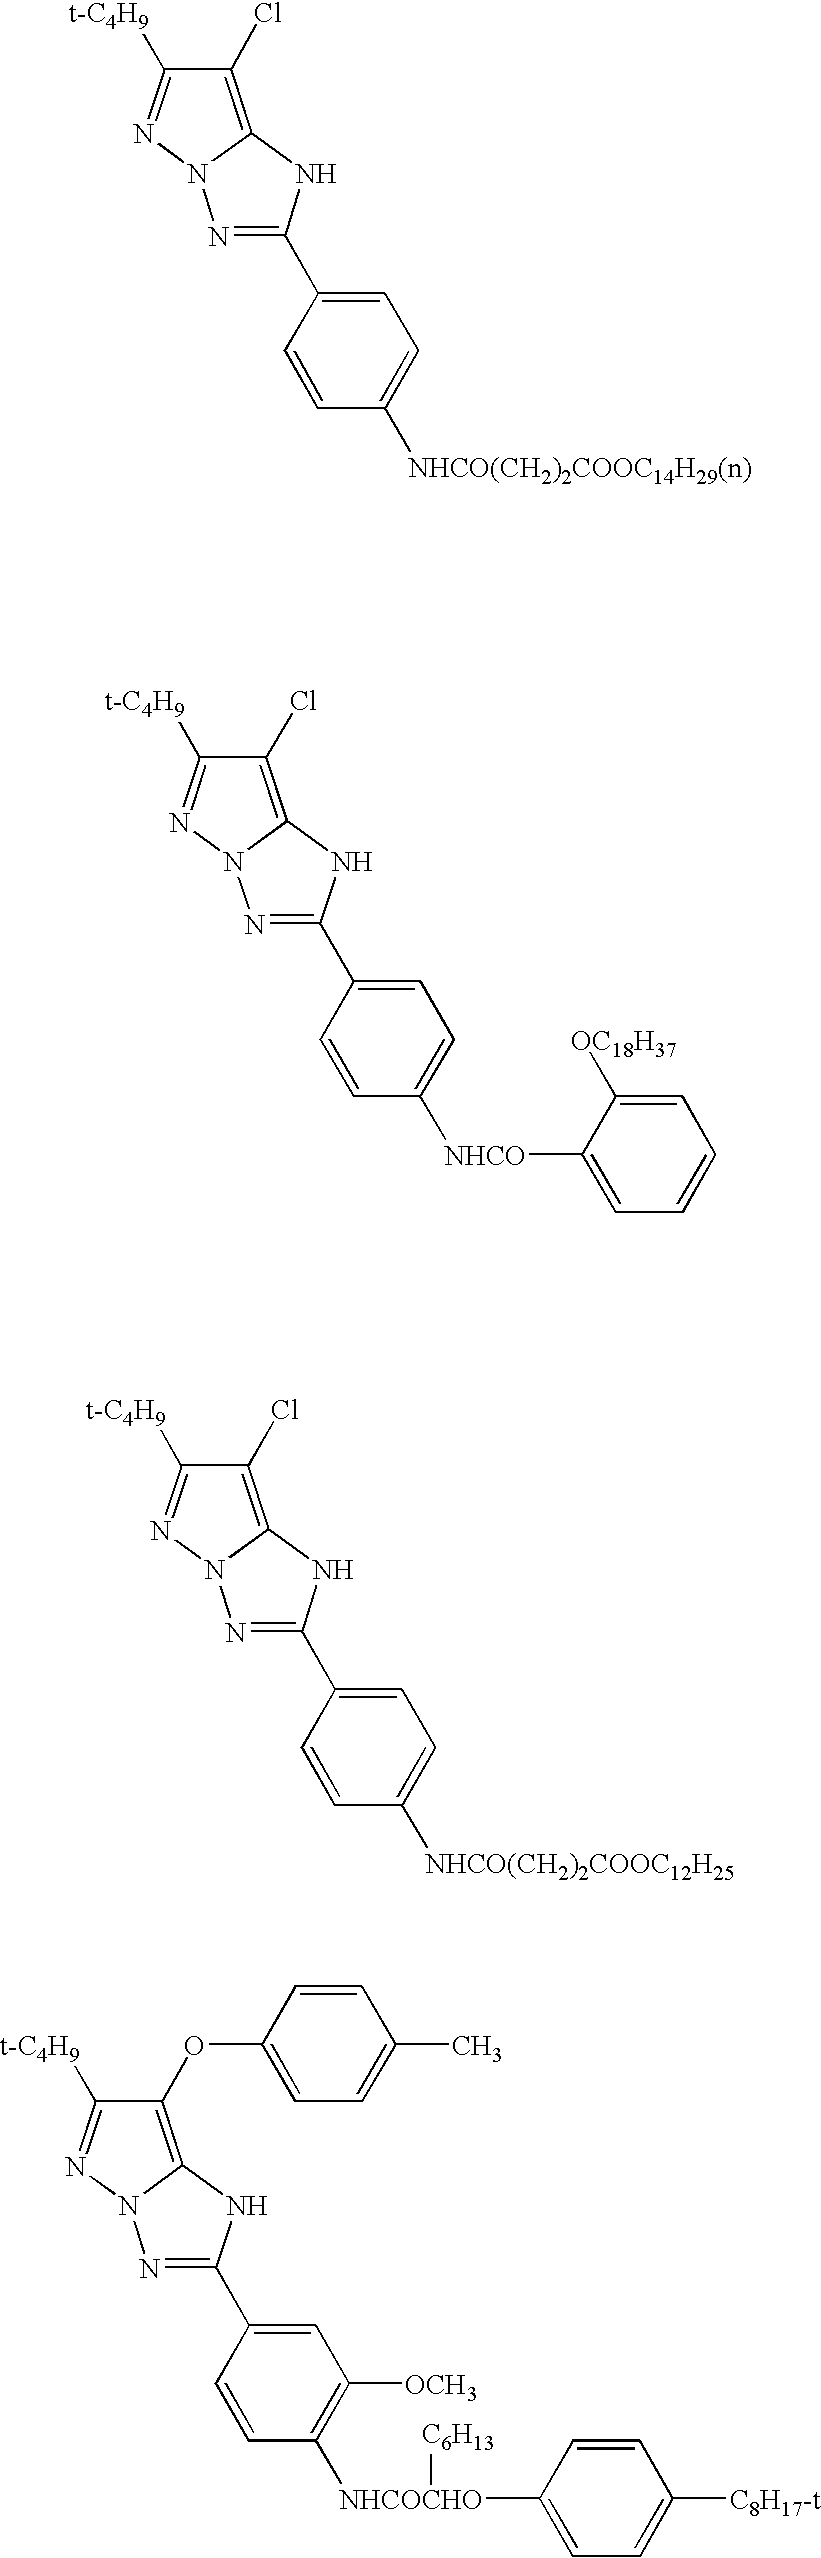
C1(Cl)=C2N(N=C1[t-C4H9])N=C(C1=CC=C([NHCO(CH2)2COOC14H29(n)])C=C1)N2.C1(Cl)=C2N(N=C1[t-C4H9])N=C(C1=CC=C([NHCO]C3=CC=CC=C3[OC18H37])C=C1)N2.C1(OC2=CC=C(C)C=C2)=C2N(N=C1[t-C4H9])N=C(C1=CC([OCH3])=C([NHCOCHO](C3=CC=C([C8H17-t])C=C3)[C6H13])C=C1)N2.C1(Cl)=C2N(N=C1[t-C4H9])N=C(C1=CC=C([NHCO(CH2)2COOC12H25])C=C1)N2
